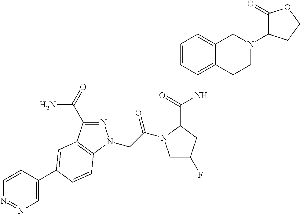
C1=CC(C2=CC3=C(N(CC(=O)N4CC(F)CC4C(=O)NC4=C5C(=CC=C4)CN(C4C(=O)OCC4)CC5)N=C3C(=O)N)C=C2)=CN=N1
